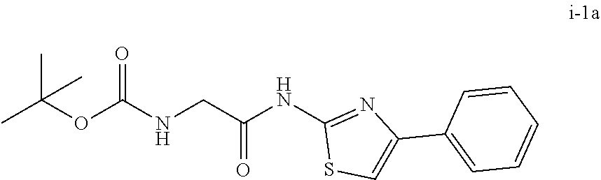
CC(C)(C)OC(NCC(NC1=NC(C2=CC=CC=C2)=CS1)=O)=O
